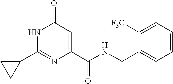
C1(=O)C=C(C(NC(C2=CC=CC=C2[F3C])C)=O)N=C(C2CC2)N1
